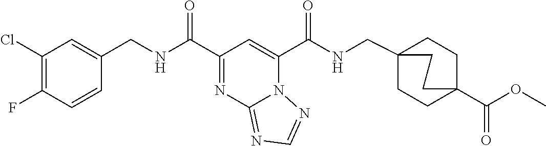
C1=CC(CNC(=O)C2=NC3=NC=NN3C(C(=O)NCC34CCC(C(=O)OC)(CC3)CC4)=C2)=CC(Cl)=C1F
